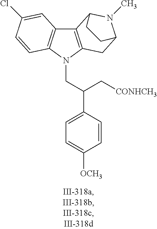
C12=C(N(CC(C3=CC=C([OCH3])C=C3)C[CONHCH3])C3=C1C=C(Cl)C=C3)CC1N(C)C2CC1
